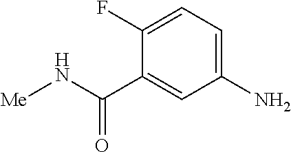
C1=C(N)C=C(C(N[Me])=O)C(F)=C1
